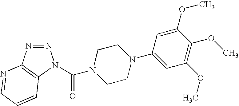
N1=NC2=C(N1C(=O)N1CCN(C3=CC(OC)=C(OC)C(OC)=C3)CC1)C=CC=N2
